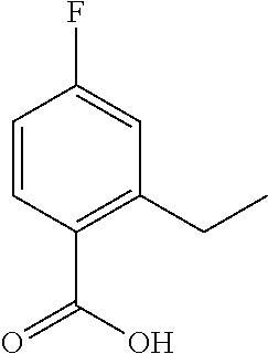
C1=CC(C(O)=O)=C(CC)C=C1F
